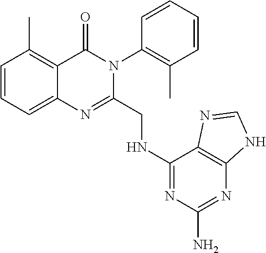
C1=CC=C2C(=C1C)C(=O)N(C1=C(C)C=CC=C1)C(CNC1=NC(N)=NC3=C1N=CN3)=N2
